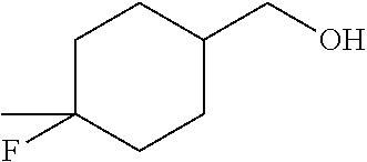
C1C(F)(C)CCC(CO)C1
